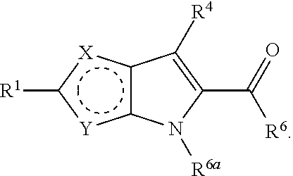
c12c([X]c([R1])[Y]1)C([R4])=C(C(=O)[R6])N2[R6a]
